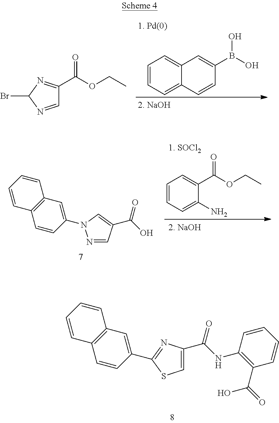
C12=C(C=C(N3N=CC(C(O)=O)=C3)C=C1)C=CC=C2.C1=CC=C(N)C(C(OCC)=O)=C1.C12=C(C=C(C3=NC(C(NC4=C(C(=O)O)C=CC=C4)=O)=CS3)C=C1)C=CC=C2.C1=CC=C2C(=C1)C=C(B(O)O)C=C2.C1=NC(Br)N=C1C(=O)OCC
